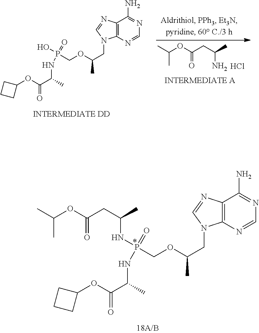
C12=C(N=CN=C1N)N(CC(OCP(NC(C(OC1CCC1)=O)C)(=O)NC(CC(=O)OC(C)C)C)C)C=N2.C12=C(N=CN=C1N)N(CC(OCP(NC(C)C(=O)OC1CCC1)(=O)O)C)C=N2.O(C(=O)CC(N)C)C(C)C.Cl
